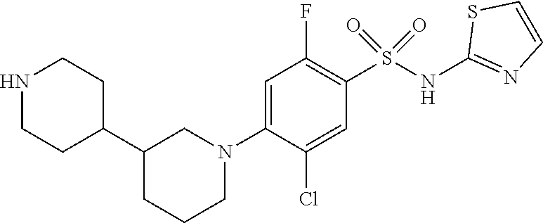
C1=C(N2CC(C3CCNCC3)CCC2)C(Cl)=CC(S(NC2=NC=CS2)(=O)=O)=C1F
